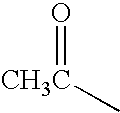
O=[CH3C]C
